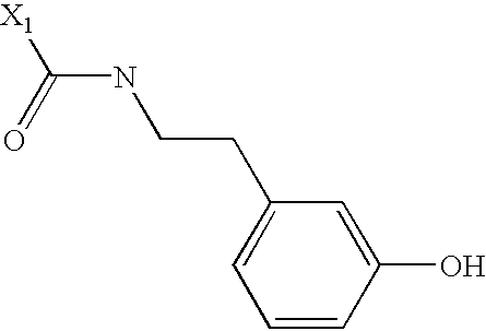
C1=CC(O)=CC(CCNC([X1])=O)=C1
